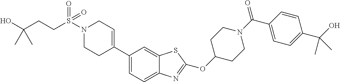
N1(S(=O)(=O)CCC(O)(C)C)CCC(C2=CC=C3C(=C2)SC(OC2CCN(C(C4=CC=C(C(O)(C)C)C=C4)=O)CC2)=N3)=CC1
